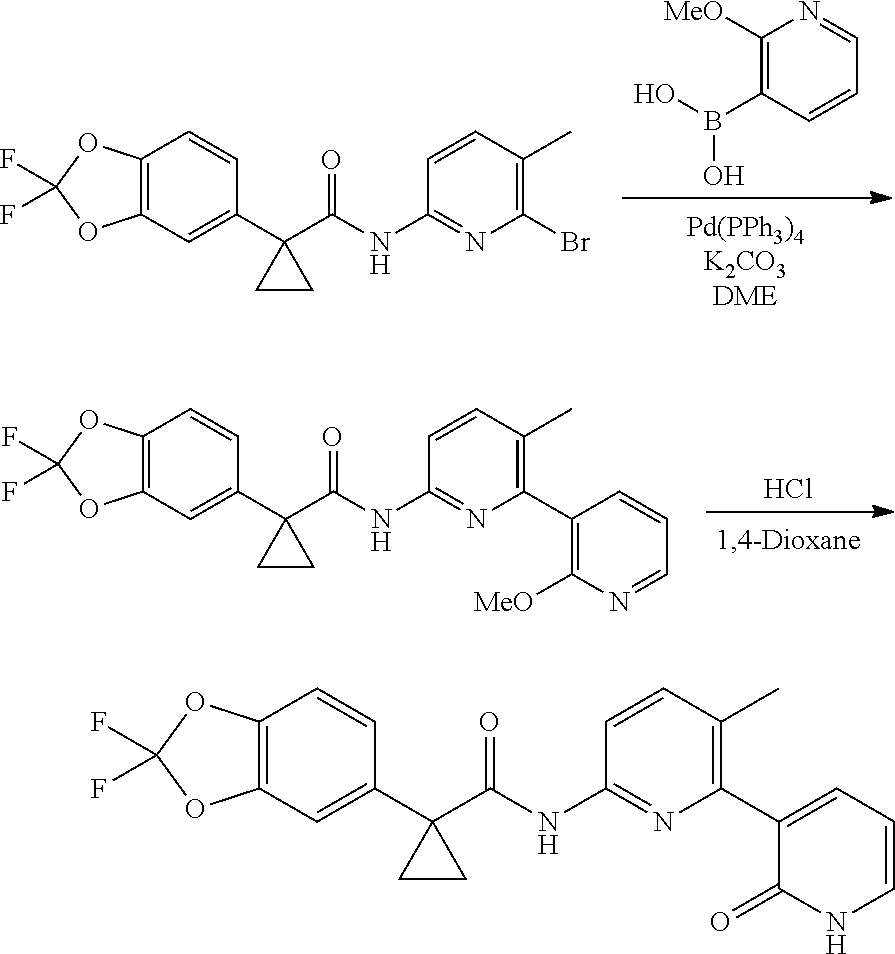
C1([MeO])=C(B(O)O)C=CC=N1.C12=C(C=C(C3(C(NC4=NC(Br)=C(C)C=C4)=O)CC3)C=C1)OC(F)(F)O2.Cl.C12=C(C=C(C3(C(NC4=NC(C5=C([MeO])N=CC=C5)=C(C)C=C4)=O)CC3)C=C1)OC(F)(F)O2.C12=C(C=C(C3(C(NC4=NC(C5=CC=CNC5=O)=C(C)C=C4)=O)CC3)C=C1)OC(F)(F)O2
